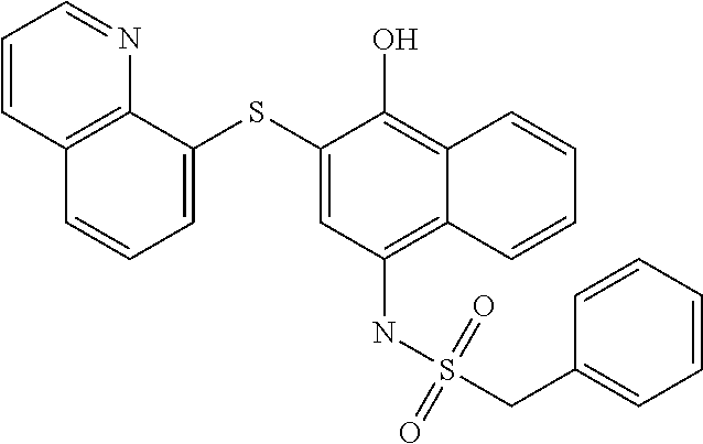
C1=C(SC2=CC=CC3=C2N=CC=C3)C(O)=C2C(=C1NS(CC1=CC=CC=C1)(=O)=O)C=CC=C2
